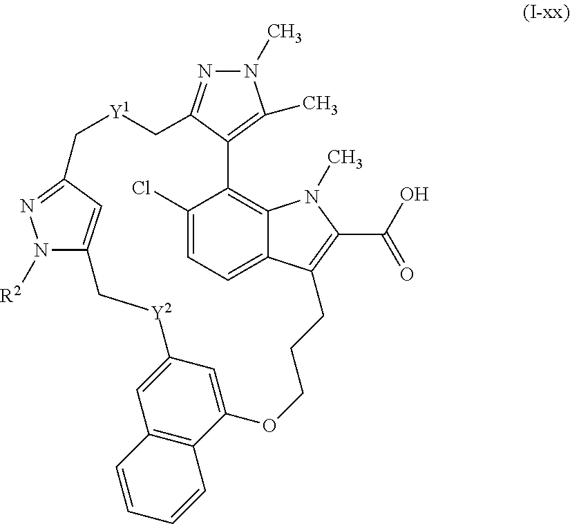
N1([R2])C2=CC(=N1)C[Y1]CC1=NN(C)C(C)=C1C1=C3C(=CC=C1Cl)C(=C(C(=O)O)N3C)CCCOC1=CC(=CC3=C1C=CC=C3)[Y2]C2
